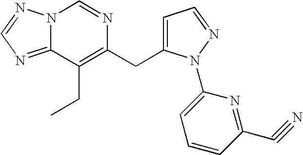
N12C(=NC=N1)C(CC)=C(CC1=CC=NN1C1=CC=CC(C#N)=N1)N=C2
